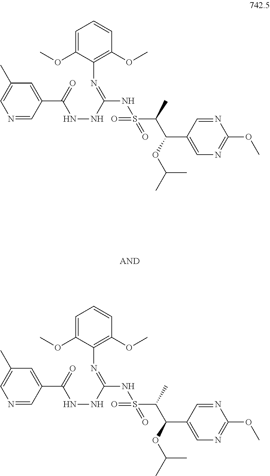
N1=CC(C(=O)NNC(NS(C(C)C(OC(C)C)C2=CN=C(OC)N=C2)(=O)=O)=NC2=C(OC)C=CC=C2OC)=CC(C)=C1.N1=CC(C(=O)NNC(NS(C(C)C(OC(C)C)C2=CN=C(OC)N=C2)(=O)=O)=NC2=C(OC)C=CC=C2OC)=CC(C)=C1
